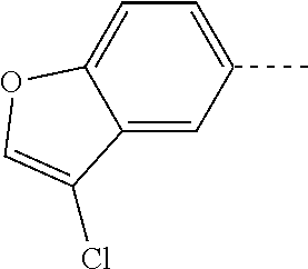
C12=CC(C)=CC=C1OC=C2Cl
